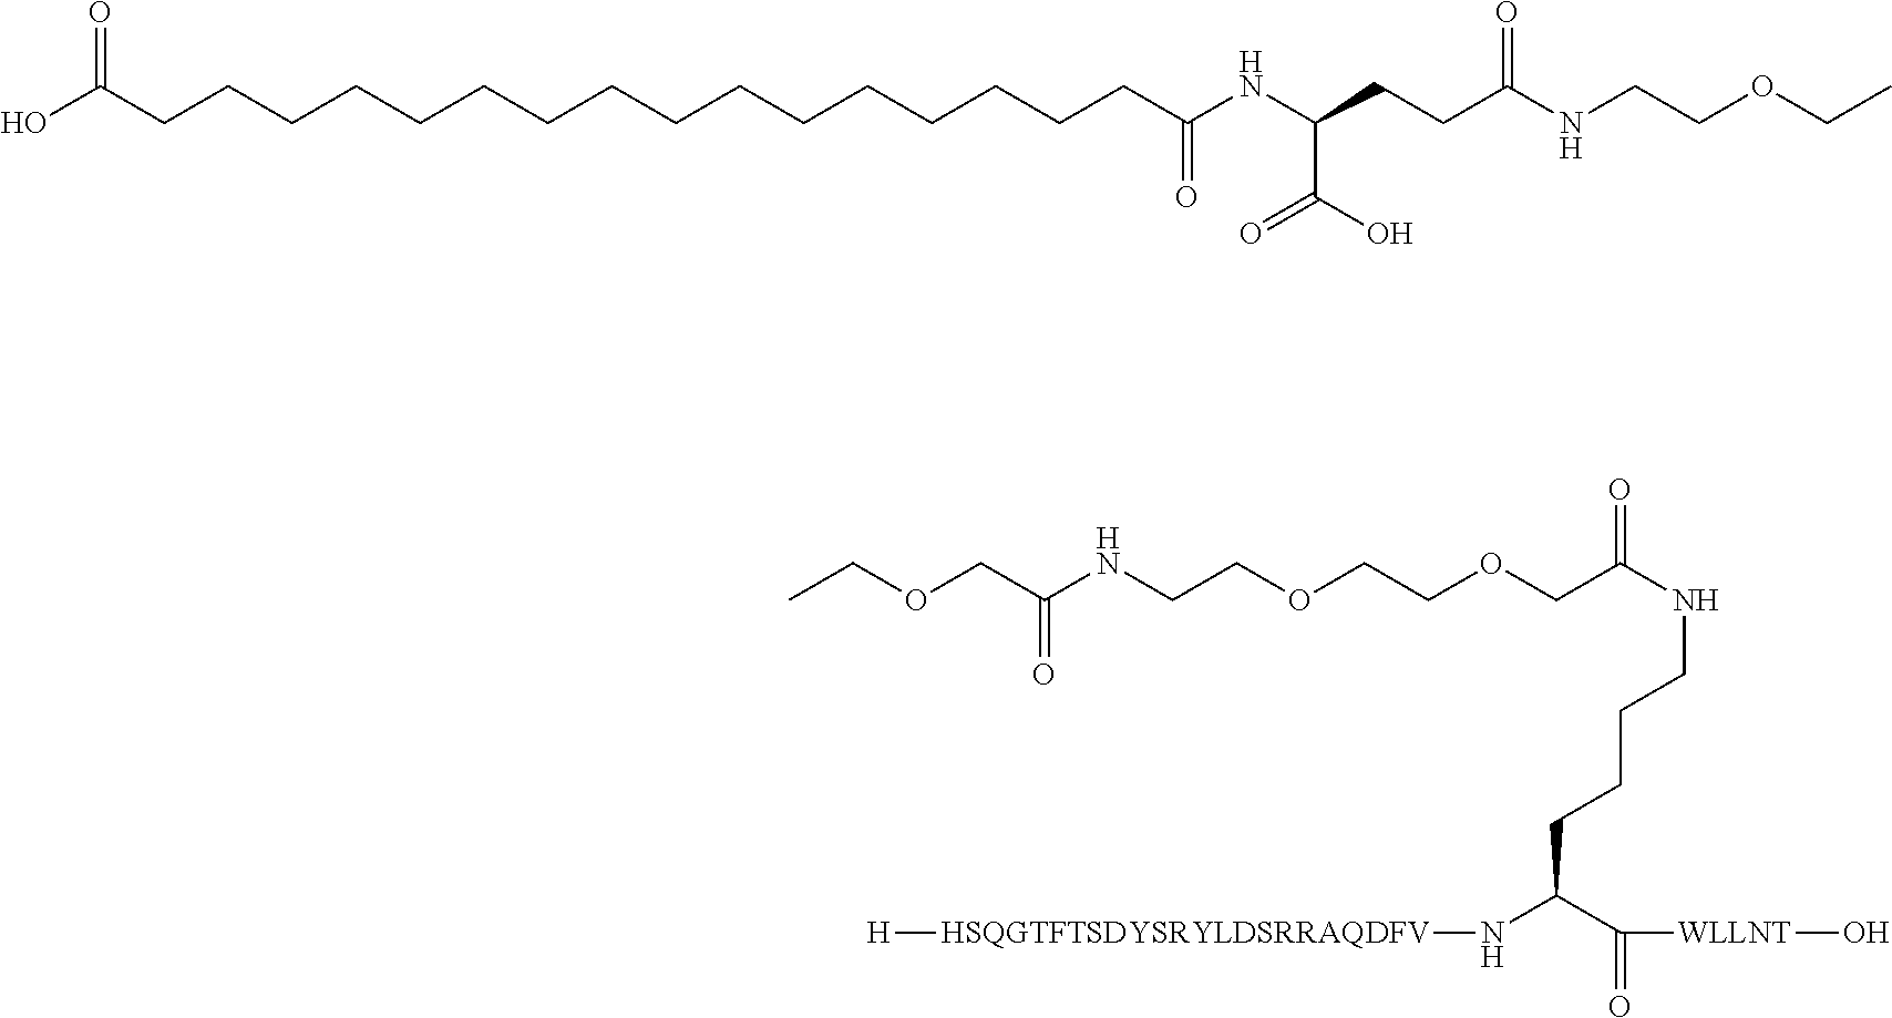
OC(CCCCCCCCCCCCCCCCC(NC(CCC(NCCOCC)=O)C(=O)O)=O)=O.C(CCCC(C(=O)[WLLNT]O)N[HSQGTFTSDYSRYLDSRRAQDFV][H])NC(COCCOCCNC(COCC)=O)=O
